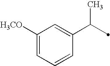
C1([H3CO])=CC=CC(C(C)C)=C1
